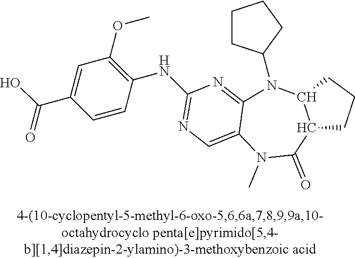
C1CC(N2C3=NC(NC4=C(OC)C=C(C(O)=O)C=C4)=NC=C3N(C)C(=O)C3C2CCC3)CC1
